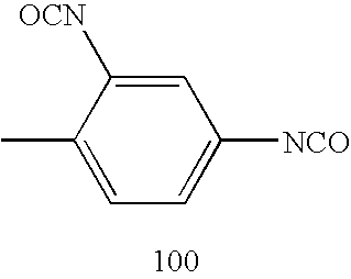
C1(C)=CC=C([NCO])C=C1[OCN]
